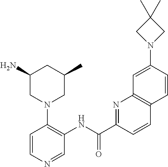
N(C(C1=NC2=C(C=C1)C=CC(N1CC(C)(C)C1)=C2)=O)C1=C(N2CC(C)CC(N)C2)C=CN=C1
